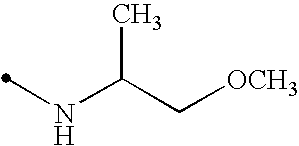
N(C(C[OCH3])C)C
